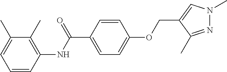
C1=CC(NC(C2=CC=C(OCC3=CN(C)N=C3C)C=C2)=O)=C(C)C(C)=C1
